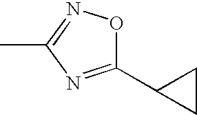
C1(C2CC2)=NC(C)=NO1
